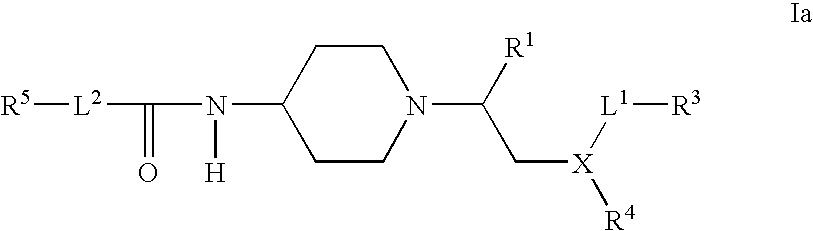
[R5][L2]C(=O)N(C1CCN(C([R1])C[X]([L1][R3])[R4])CC1)[H]
